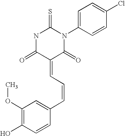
N1C(=O)C(=CC=CC2=CC(OC)=C(O)C=C2)C(=O)N(C2=CC=C(Cl)C=C2)C1=S
